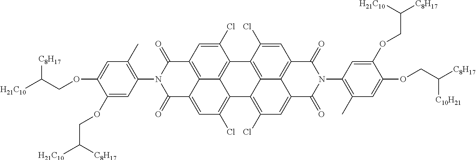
C1=C(Cl)C2=C3C4=C1C(=O)N(C1=C(C)C=C(OCC([H21C10])[C8H17])C(OCC([H21C10])[C8H17])=C1)C(=O)C4=CC(Cl)=C3C1=C(Cl)C=C3C4=C(C=C(Cl)C2=C14)C(=O)N(C1=C(C)C=C(OCC([C8H17])[C10H21])C(OCC([H21C10])[C8H17])=C1)C3=O
